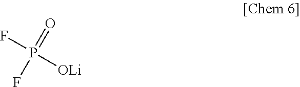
[OLi]P(F)(=O)F
